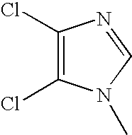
C1(Cl)=C(Cl)N(C)C=N1
